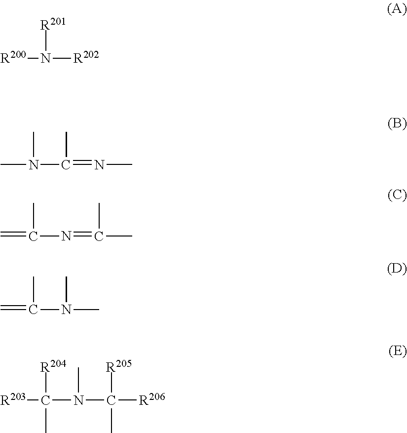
[R201]N([R200])[R202].CN(C(=NC)C)C.C=C(N=C(C)C)C.C=C(N(C)C)C.[R203]C(N(C([R206])([R205])C)C)([R204])C
